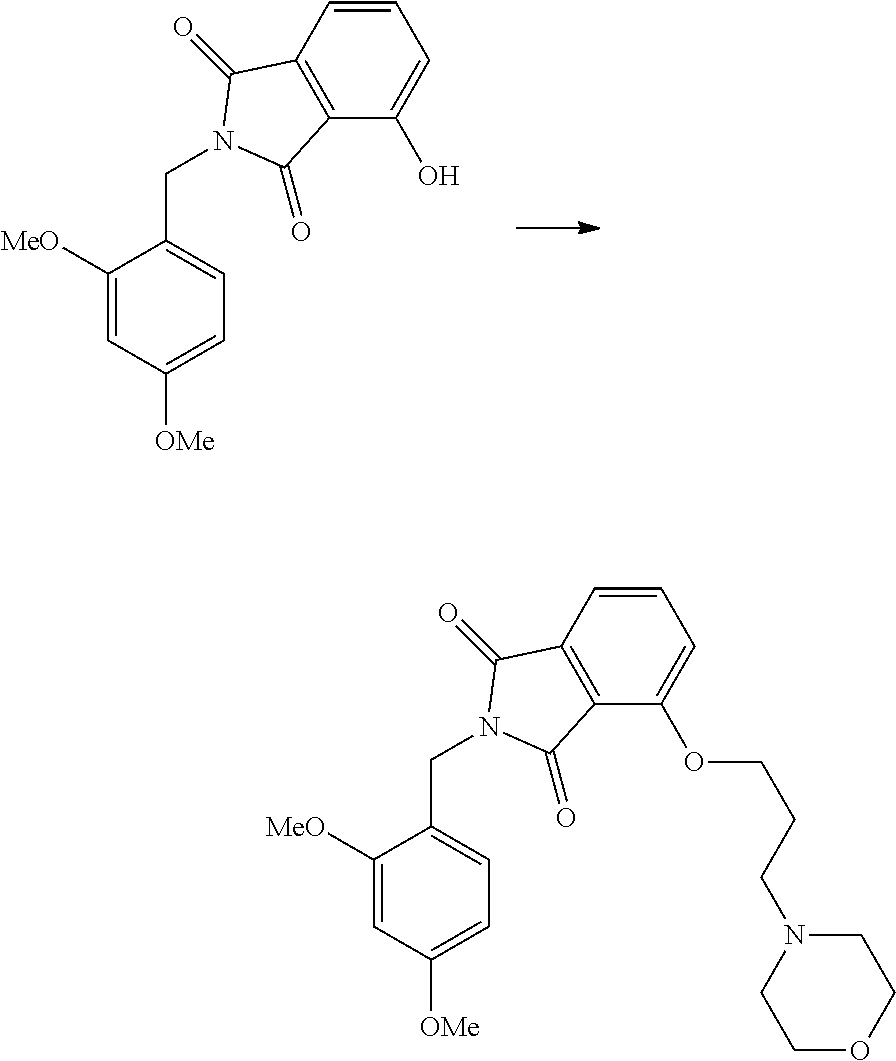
C1([MeO])=CC([OMe])=CC=C1CN1C(=O)C2=C(C(O)=CC=C2)C1=O.C1([MeO])=CC([OMe])=CC=C1CN1C(=O)C2=C(C(OCCCN3CCOCC3)=CC=C2)C1=O
